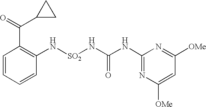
N([SO2]NC(NC1=NC([OMe])=CC([OMe])=N1)=O)C1=C(C(=O)C2CC2)C=CC=C1
